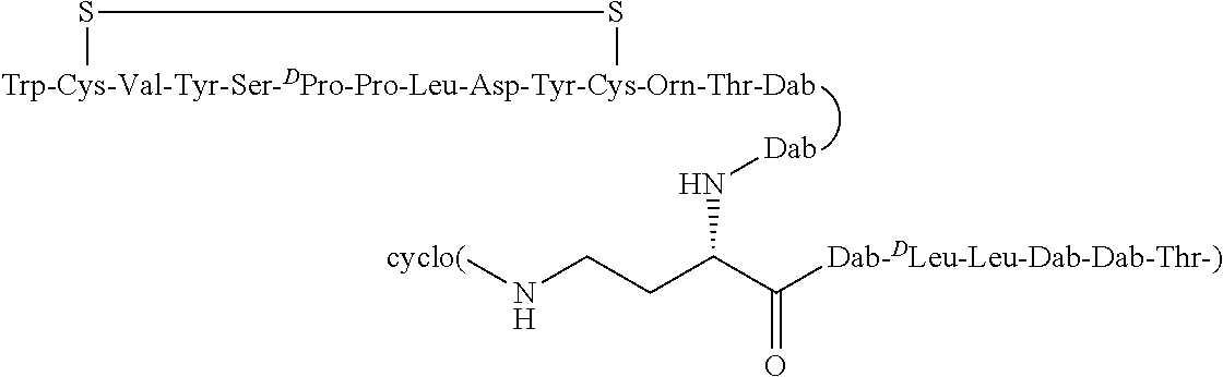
[Trp-Cys-Val-Tyr-Ser-DPro-Pro-Leu-Asp-Tyr-Cys-Orn-Thr-Dab]1SS1.[Dab]NC(CCN[cyclo(])C([Dab-DLeu-Leu-Dab-Dab-Thr-)])=O
